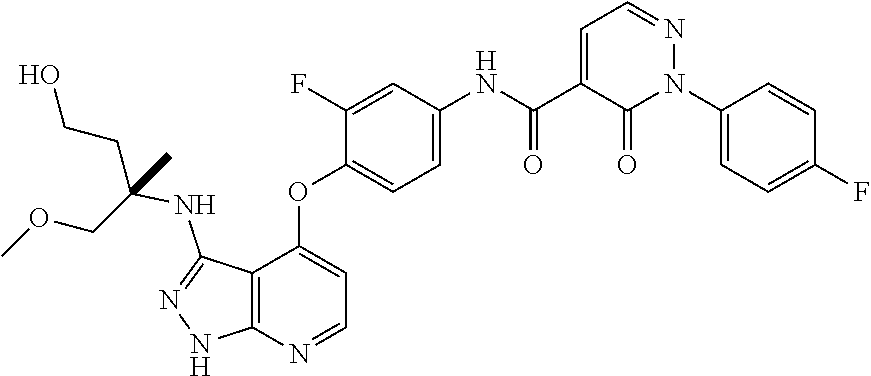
N1=CC=C(C(=O)NC2=CC=C(OC3=CC=NC4=C3C(NC(COC)(CCO)C)=NN4)C(F)=C2)C(=O)N1C1=CC=C(F)C=C1
